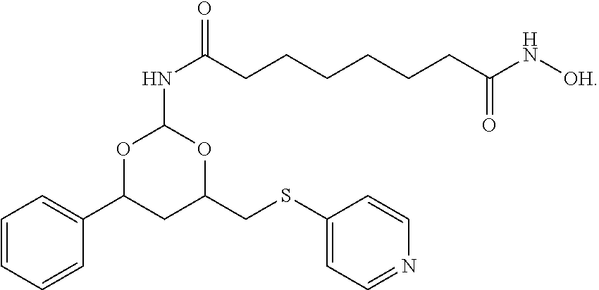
C1=CC=CC(C2CC(CSC3=CC=NC=C3)OC(NC(CCCCCCC(N[OH])=O)=O)O2)=C1
